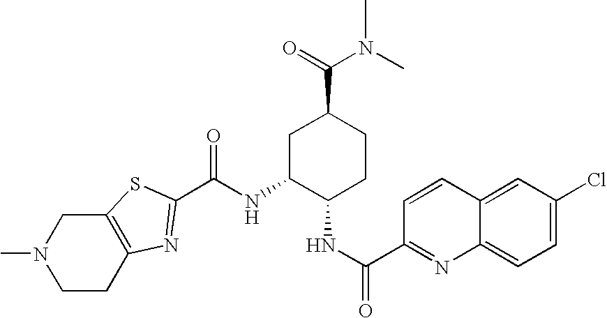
C12=C(SC(C(NC3C(NC(=O)C4=NC5=CC=C(Cl)C=C5C=C4)CCC(C(=O)N(C)C)C3)=O)=N1)CN(C)CC2
